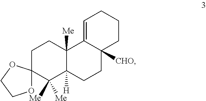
C1CC2([Me])C([H])(C([Me])([Me])C13OCCO3)CCC1([CHO])C2=CCCC1
